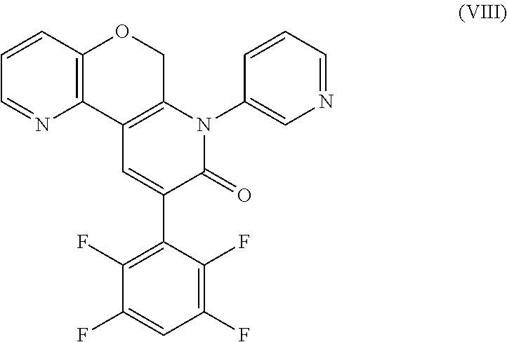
C12=C(C=CC=N1)OCC1=C2C=C(C2=C(F)C(F)=CC(F)=C2F)C(=O)N1C1=CN=CC=C1
